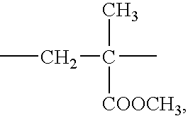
CCC(C)(C)[COOCH3]
